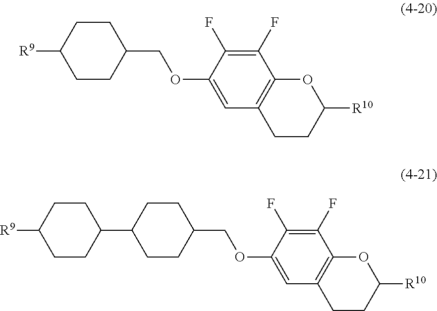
C(OC1=CC2=C(C(F)=C1F)OC([R10])CC2)C1CCC([R9])CC1.C(OC1=CC2=C(C(F)=C1F)OC([R10])CC2)C1CCC(C2CCC([R9])CC2)CC1
